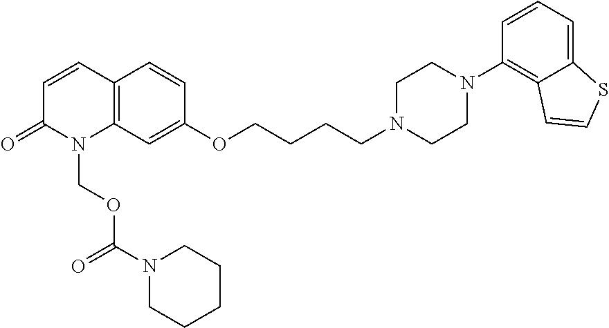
C12=C(C=C(OCCCCN3CCN(C4=C5C(=CC=C4)SC=C5)CC3)C=C1)N(COC(N1CCCCC1)=O)C(=O)C=C2
